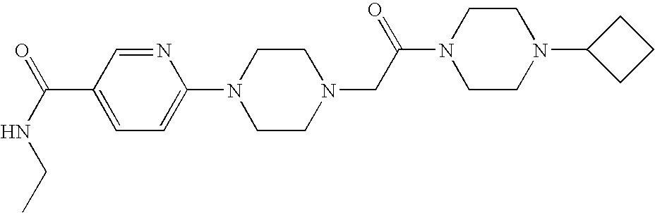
CCNC(=O)C1=CC=C(N2CCN(CC(N3CCN(C4CCC4)CC3)=O)CC2)N=C1
